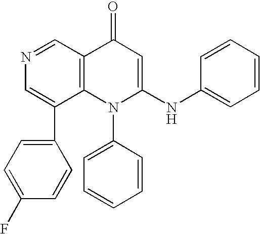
N1=CC2=C(C(C3=CC=C(F)C=C3)=C1)N(C1=CC=CC=C1)C(NC1=CC=CC=C1)=CC2=O
